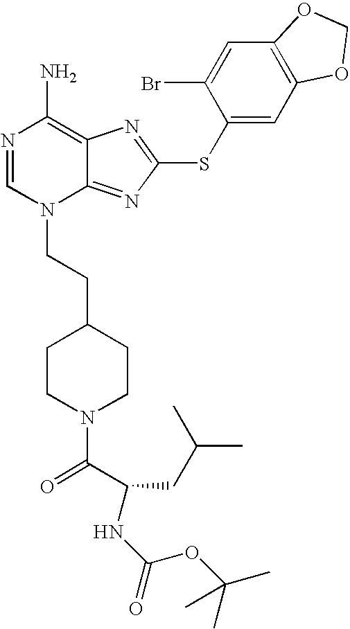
N1=CN(CCC2CCN(C(=O)C(CC(C)C)NC(=O)OC(C)(C)C)CC2)C2=NC(SC3=CC4=C(C=C3Br)OCO4)=NC2=C1N
